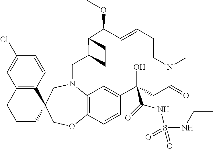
C12=C(C=CC(Cl)=C1)C1(CCC2)COC2=C3N(C1)CC1C(C(OC)C=CCCN(C)C(=O)CC(C(=O)NS(NCC)(=O)=O)(O)C(=C3)C=C2)CC1
